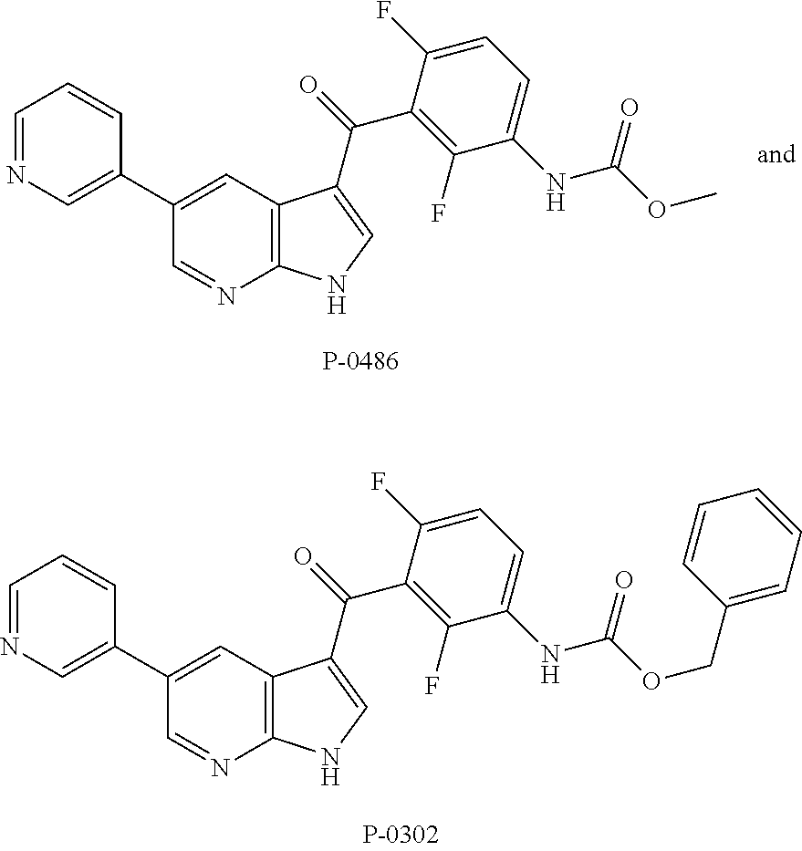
C12=C(C=C(C3=CN=CC=C3)C=N1)C(C(C1=C(F)C(NC(=O)OC)=CC=C1F)=O)=CN2.C12=C(C=C(C3=CN=CC=C3)C=N1)C(C(C1=C(F)C(NC(=O)OCC3=CC=CC=C3)=CC=C1F)=O)=CN2
